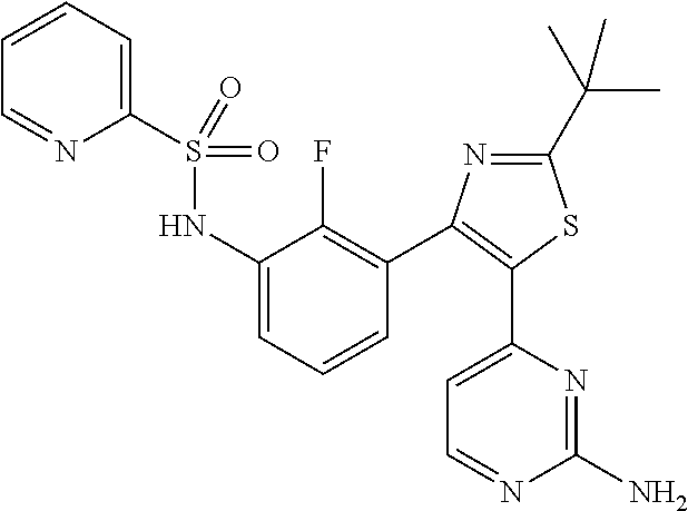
C1(S(=O)(=O)NC2=CC=CC(C3=C(C4=CC=NC(N)=N4)SC(C(C)(C)C)=N3)=C2F)=CC=CC=N1
